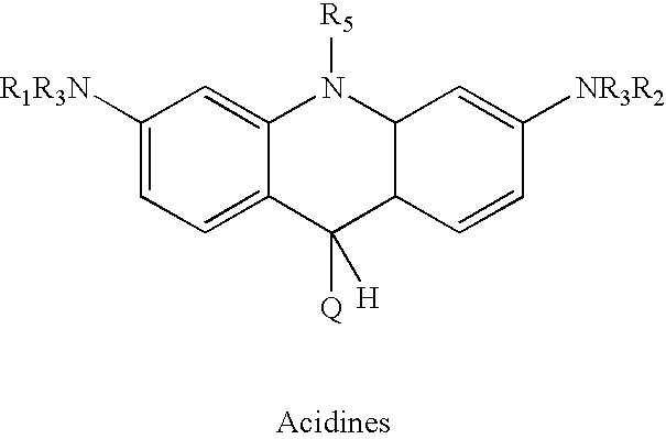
C1=C2C(=CC=C1[R1R3N])C([Q])([H])C1C(N2[R5])C=C([NR3R2])C=C1
